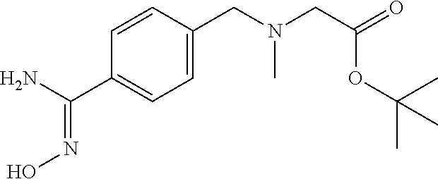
C1=CC(CN(CC(=O)OC(C)(C)C)C)=CC=C1C(N)=NO
